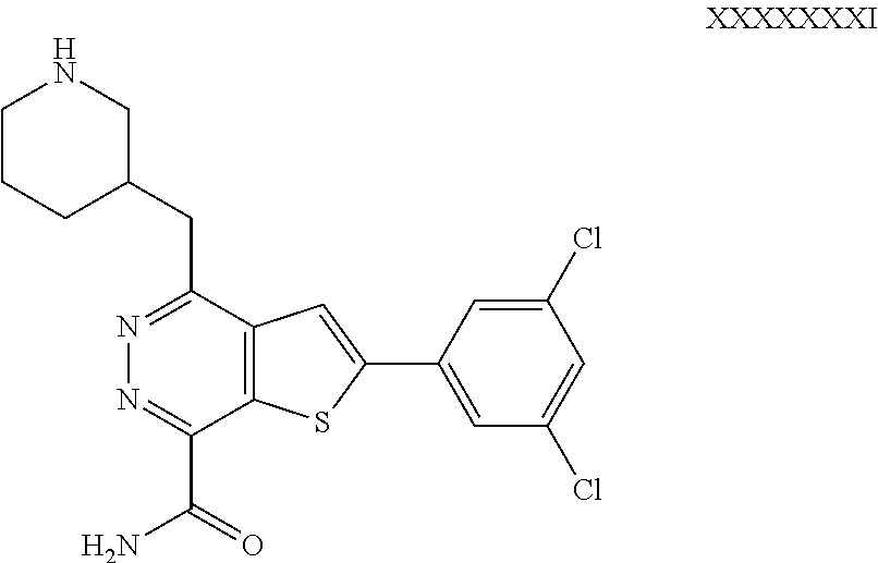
C12=C(C(CC3CNCCC3)=NN=C1C(=O)N)C=C(C1=CC(Cl)=CC(Cl)=C1)S2
